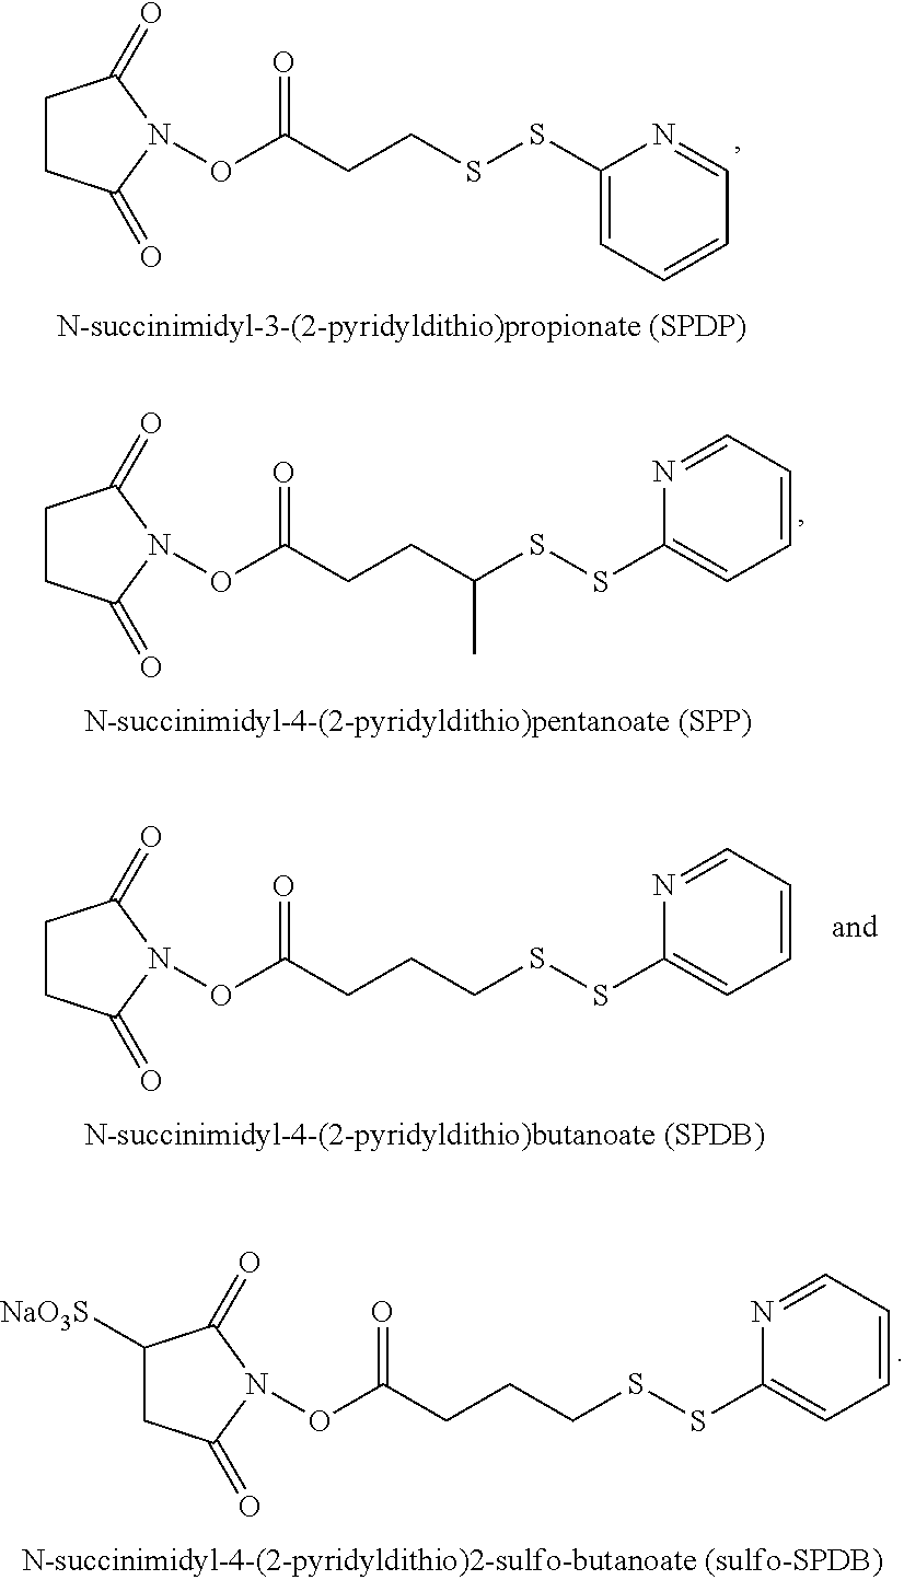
C1CC(=O)N(OC(CCSSC2=CC=CC=N2)=O)C1=O.C1CC(=O)N(OC(CCC(SSC2=CC=CC=N2)C)=O)C1=O.C1CC(=O)N(OC(CCCSSC2=CC=CC=N2)=O)C1=O.C1([NaO3S])CC(=O)N(OC(CCCSSC2=CC=CC=N2)=O)C1=O
